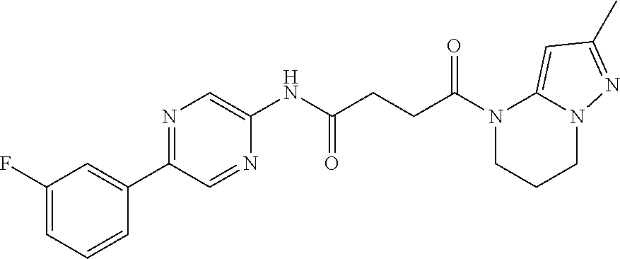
C1(F)=CC=CC(C2=NC=C(NC(CCC(N3CCCN4C3=CC(C)=N4)=O)=O)N=C2)=C1
